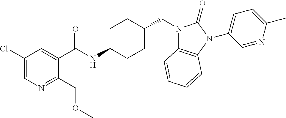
C1(Cl)=CN=C(COC)C(C(NC2CCC(CN3C4=C(N(C5=CC=C(C)N=C5)C3=O)C=CC=C4)CC2)=O)=C1
